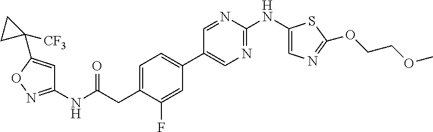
C1(NC(CC2=CC=C(C3=CN=C(NC4=CN=C(OCCOC)S4)N=C3)C=C2F)=O)=NOC(C2([CF3])CC2)=C1
